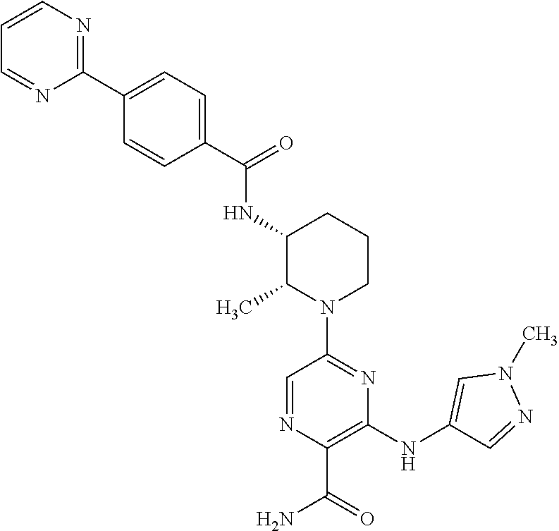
C1=CC(C(=O)NC2C(C)N(C3=NC(NC4=CN(C)N=C4)=C(C(=O)N)N=C3)CCC2)=CC=C1C1=NC=CC=N1
